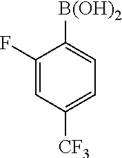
C1(F)=CC([CF3])=CC=C1[B(OH)2]
